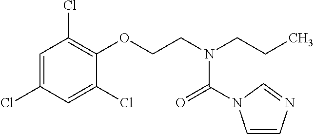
C1=C(Cl)C=C(Cl)C(OCCN(C(=O)N2C=CN=C2)CCC)=C1Cl
